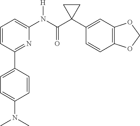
C1=CC(C2=CC=C(N(C)C)C=C2)=NC(N(C(C2(C3=CC4=C(C=C3)OCO4)CC2)=O)[H])=C1
